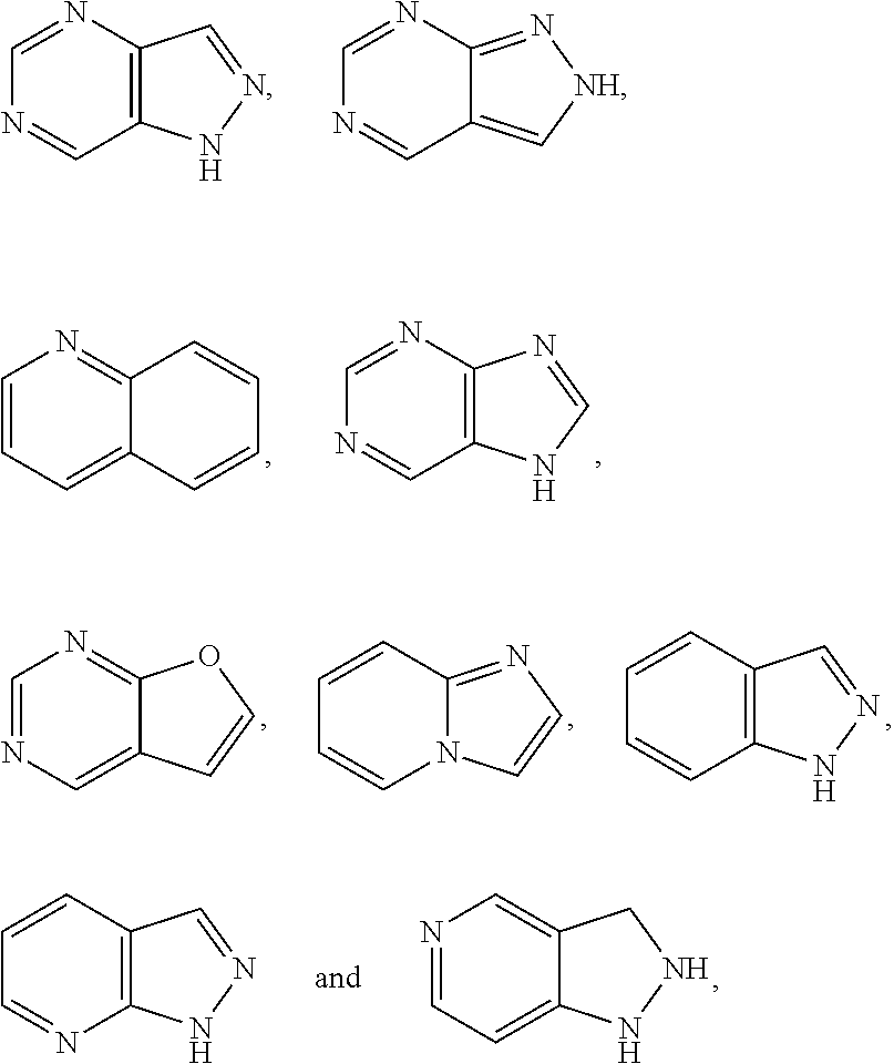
C12=C(N=CN=C1)C=NN2.C12=C[NH]N=C1N=CN=C2.C1=CC=C2C(=N1)C=CC=C2.C12=C(N=CN=C1)N=CN2.C1=NC=C2C(=N1)OC=C2.C1=CC2=NC=CN2C=C1.C1=CC2=C(C=C1)NN=C2.C1=CC2=C(N=C1)NN=C2.N1=CC=C2C(=C1)CNN2
